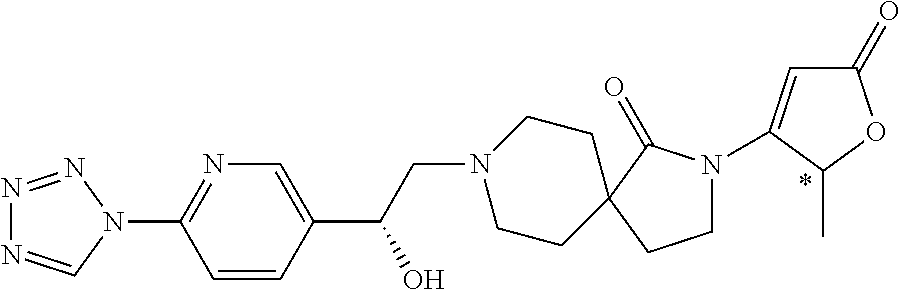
C1=CC(C(CN2CCC3(C(=O)N(C4=CC(=O)OC4C)CC3)CC2)O)=CN=C1N1N=NN=C1
